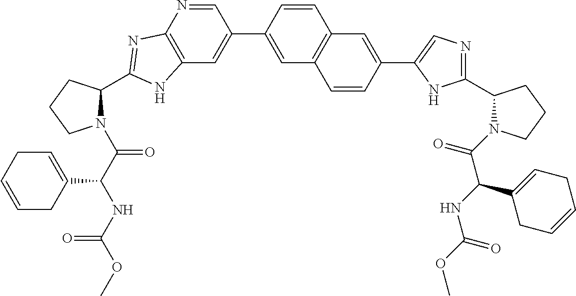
C12=C(N=CC(C3=CC4=C(C=C3)C=C(C3=CN=C(C5N(C(C(NC(=O)OC)C6=CCC=CC6)=O)CCC5)N3)C=C4)=C1)N=C(C1N(C(C(NC(OC)=O)C3=CCC=CC3)=O)CCC1)N2
